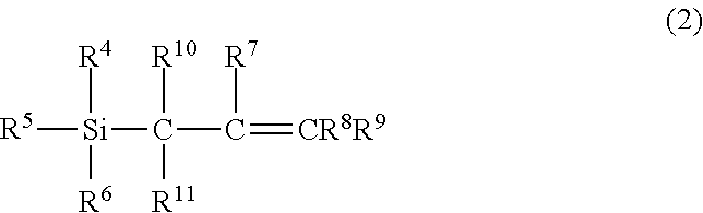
[R5][Si]([R4])([R6])C([R10])([R11])C([R7])=[CR8R9]
